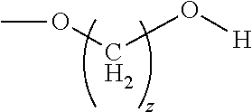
O(CO[H])C
